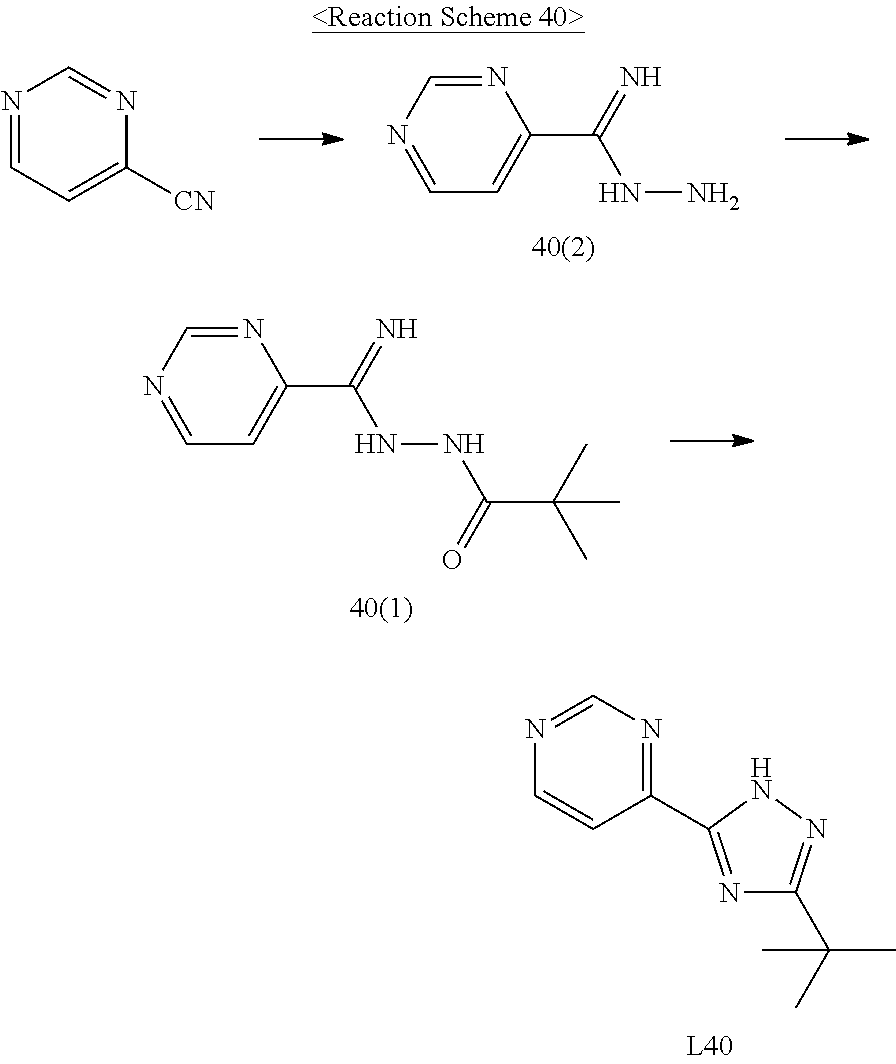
N1=CN=CC=C1C(=N)NN.N1=CC=C([CN])N=C1.N1=CN=CC=C1C(=N)NNC(C(C)(C)C)=O.C1(C2=NC(C(C)(C)C)=NN2)=NC=NC=C1
